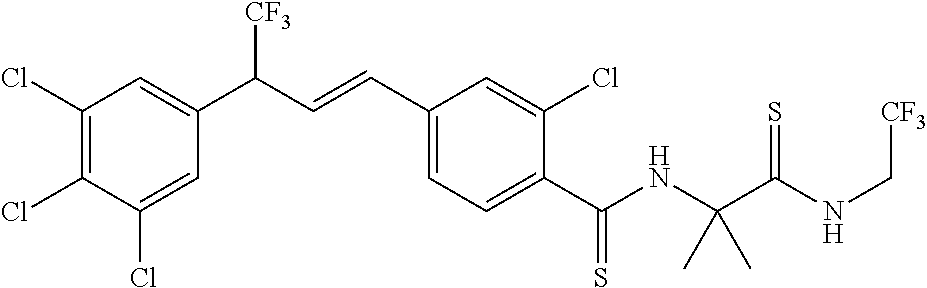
C1(Cl)=C(Cl)C(Cl)=CC(C(C=CC2=CC=C(C(NC(C(NC[CF3])=S)(C)C)=S)C(Cl)=C2)[CF3])=C1
